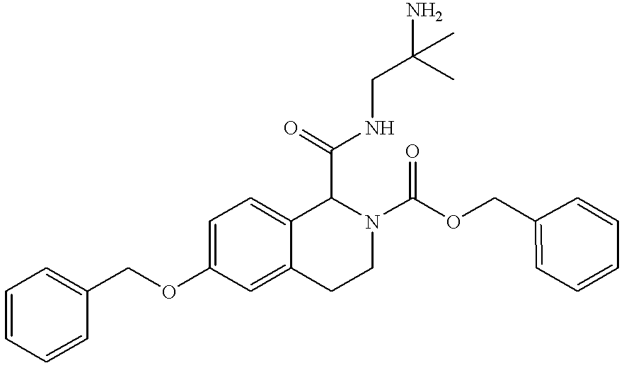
C(OC1=CC=C2C(=C1)CCN(C(OCC1=CC=CC=C1)=O)C2C(=O)NCC(N)(C)C)C1=CC=CC=C1
